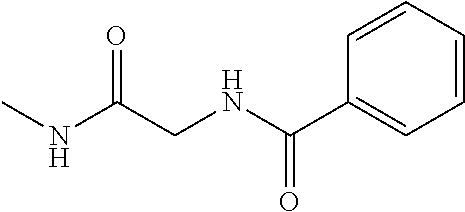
C(NC(C1=CC=CC=C1)=O)C(NC)=O
